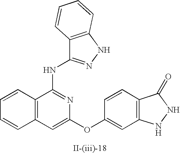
C12=C(C=C(OC3=CC4=C(C=C3)C(=O)NN4)N=C1NC1=NNC3=C1C=CC=C3)C=CC=C2
